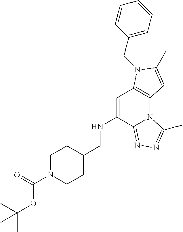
C1=C(NCC2CCN(C(=O)OC(C)(C)C)CC2)C2=NN=C(C)N2C2=C1N(CC1=CC=CC=C1)C(C)=C2
